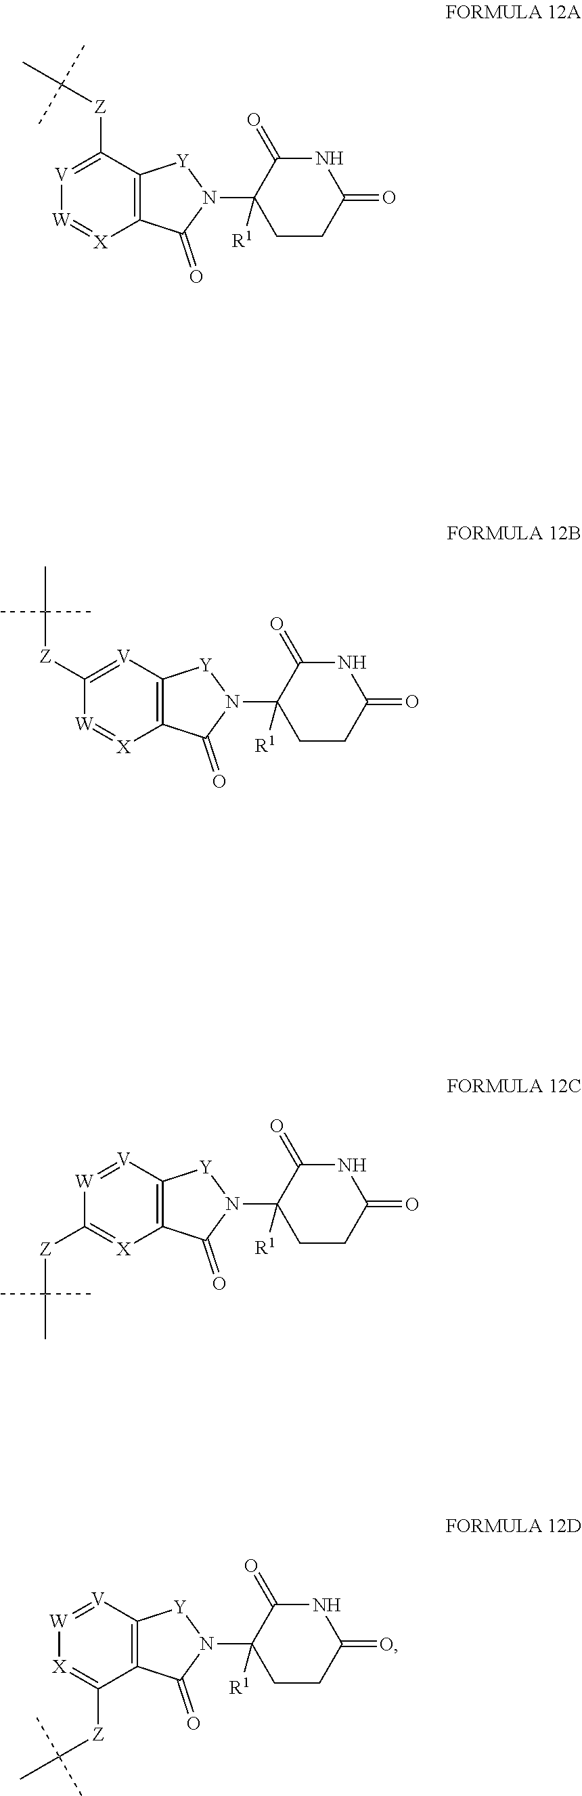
[V]1=C([Z]C(C)(C)C)C2=C([X]=[W]1)C(=O)N(C1([R1])CCC(=O)NC1=O)[Y]2.C1([Z]C(C)(C)C)=[V]C2=C([X]=[W]1)C(=O)N(C1([R1])CCC(=O)NC1=O)[Y]2.[W]1=[V]C2=C([X]=C1[Z]C(C)(C)C)C(=O)N(C1([R1])CCC(=O)NC1=O)[Y]2.[W]1=[V]C2=C(C([Z]C(C)(C)C)=[X]1)C(=O)N(C1([R1])CCC(=O)NC1=O)[Y]2
